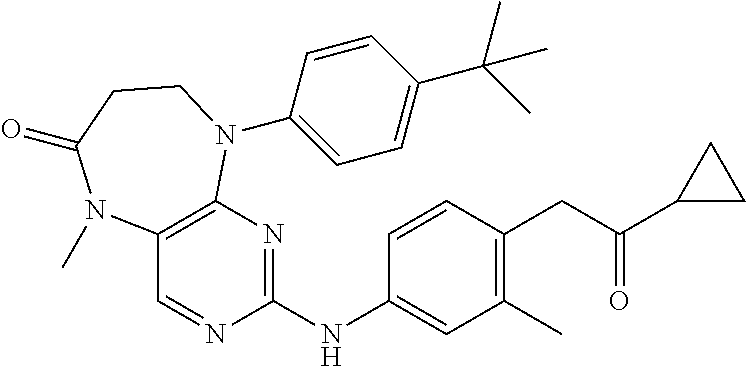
C1(NC2=NC3=C(C=N2)N(C)C(=O)CCN3C2=CC=C(C(C)(C)C)C=C2)=CC(C)=C(CC(C2CC2)=O)C=C1
